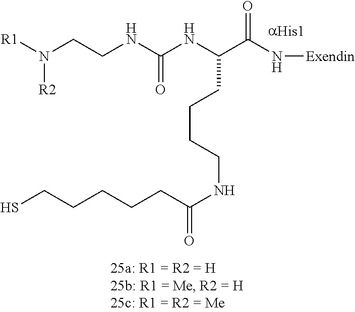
[R1]N(CCNC(NC(C(N[Exendin])=O)CCCCNC(CCCCCS)=O)=O)[R2]
